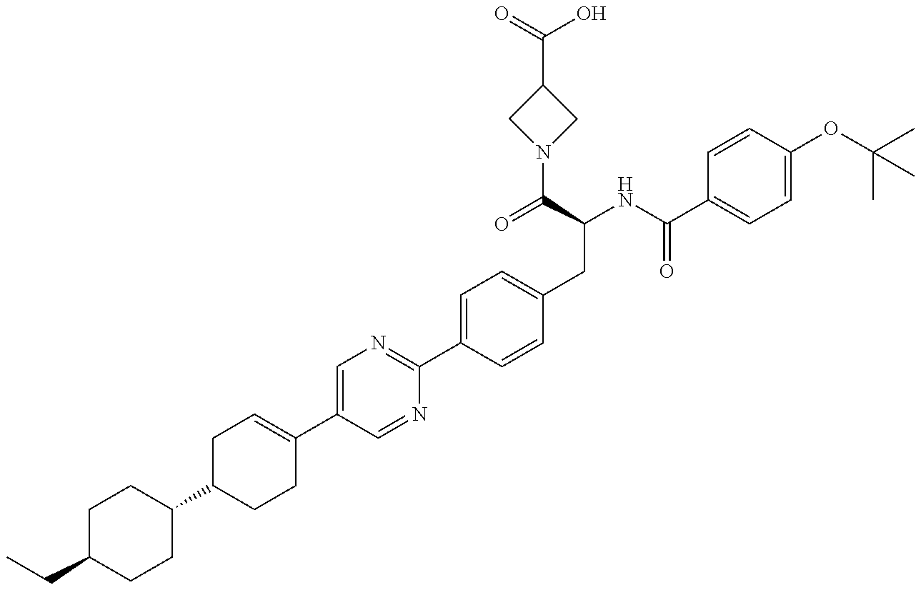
C(C1CCC(C2CCC(C3=CN=C(C4=CC=C(CC(C(N5CC(C(O)=O)C5)=O)NC(=O)C5=CC=C(OC(C)(C)C)C=C5)C=C4)N=C3)=CC2)CC1)C
